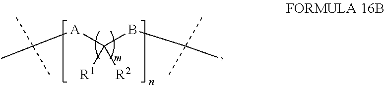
C([A]C([R1])([R2])BC(C)(C)C)(C)(C)C
